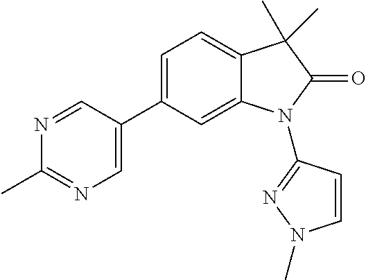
C1=C(C2=CN=C(C)N=C2)C=C2C(=C1)C(C)(C)C(=O)N2C1=NN(C)C=C1
